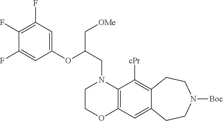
C1COC2=C(N1CC(OC1=CC(F)=C(F)C(F)=C1)C[OMe])C([cPr])=C1C(=C2)CCN([Boc])CC1
